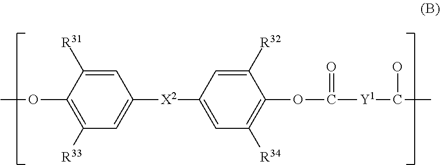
COC1=C([R33])C=C([X2]C2=CC([R34])=C(OC(=O)[Y1]C(O)C)C([R32])=C2)C=C1[R31]
